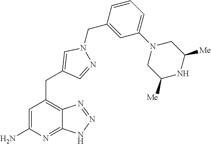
C1=C(N)N=C2C(=C1CC1=CN(CC3=CC(N4CC([Me])NC([Me])C4)=CC=C3)N=C1)N=NN2
